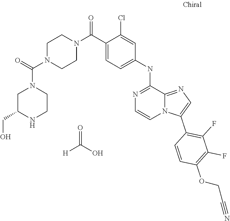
[H]C(O)=O.C12=NC=C(C3=C(F)C(F)=C(OCC#N)C=C3)N1C=CN=C2NC1=CC=C(C(N2CCN(C(N3CC(CO)NCC3)=O)CC2)=O)C(Cl)=C1
